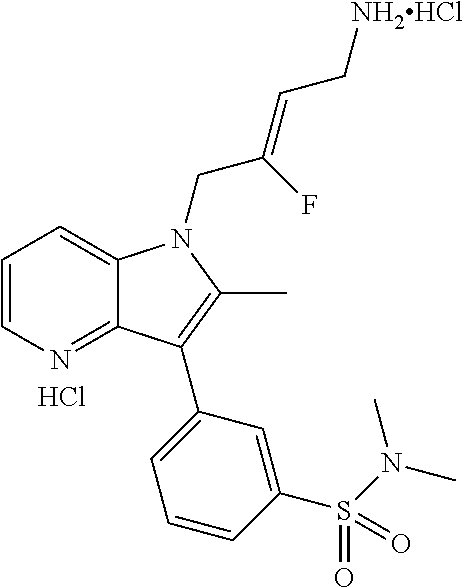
C1=CN=C2C(=C1)N(CC(=CC[NH2HCl])F)C(C)=C2C1=CC=CC(S(N(C)C)(=O)=O)=C1.Cl
